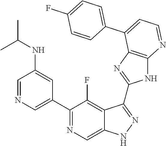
C1=NC=C(C2=NC=C3C(=C2F)C(C2=NC4=C(N2)N=CC=C4C2=CC=C(F)C=C2)=NN3)C=C1NC(C)C
